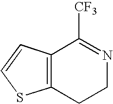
C12=C(CCN=C1[CF3])SC=C2
